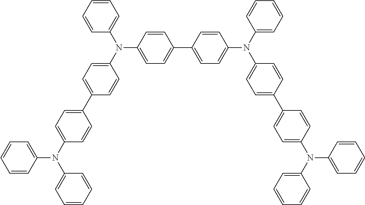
C1=CC(N(C2=CC=C(C3=CC=C(N(C4=CC=CC=C4)C4=CC=CC=C4)C=C3)C=C2)C2=CC=CC=C2)=CC=C1C1=CC=C(N(C2=CC=C(C3=CC=C(N(C4=CC=CC=C4)C4=CC=CC=C4)C=C3)C=C2)C2=CC=CC=C2)C=C1
